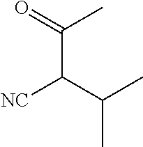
[NC]C(C(C)C)C(C)=O
